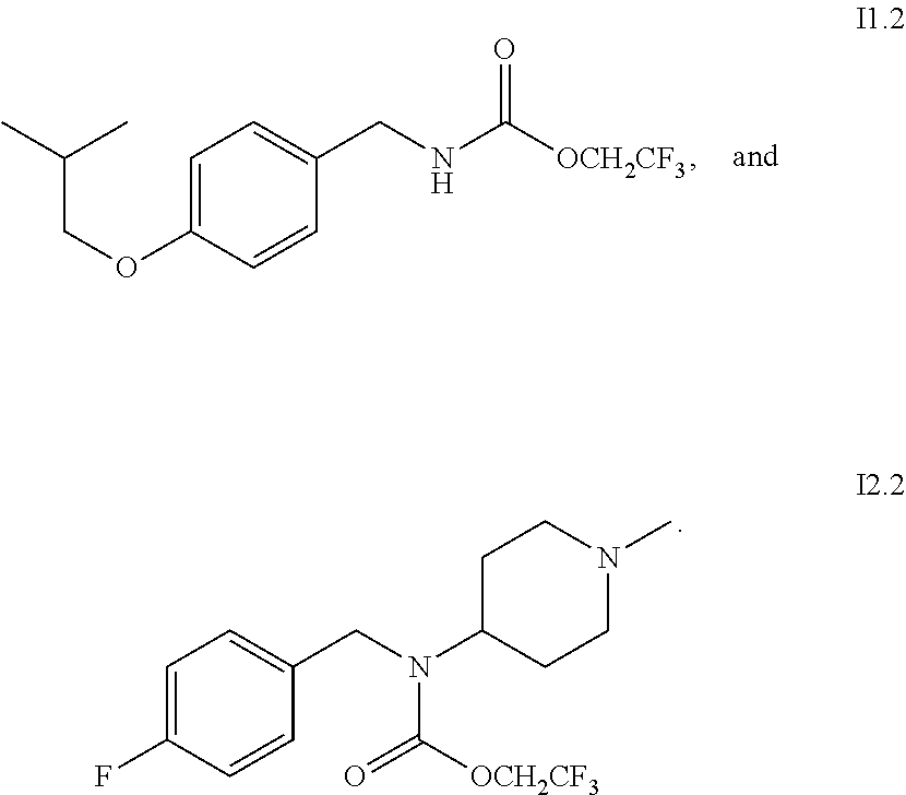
C1=C(F)C=CC(CN(C2CCN(C)CC2)C([OCH2CF3])=O)=C1.C1=C(OCC(C)C)C=CC(CNC([OCH2CF3])=O)=C1
